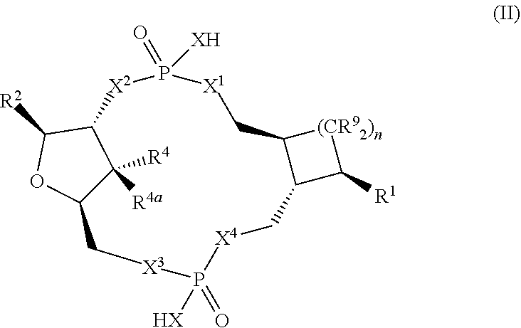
[(CR92)n]1C2C(C1[R1])C[X4]P(=O)([HX])[X3]CC1C([R4a])([R4])C([X2]P([XH])(=O)[X1]C2)C([R2])O1
